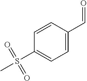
C1=C(C=O)C=CC(S(C)(=O)=O)=C1
